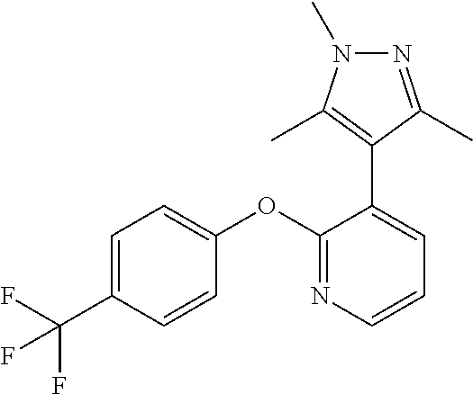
C1=C(C(F)(F)F)C=CC(OC2=NC=CC=C2C2=C(C)N(C)N=C2C)=C1
